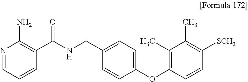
N1=CC=CC(C(NCC2=CC=C(OC3=C(C)C(C)=C([SCH3])C=C3)C=C2)=O)=C1N
